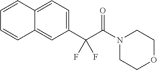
C1OCCN(C(C(C2=CC=C3C(=C2)C=CC=C3)(F)F)=O)C1
